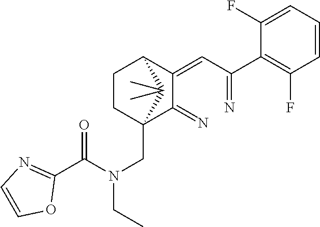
C1(=CC(=N)C2=C(F)C=CC=C2F)C(=N)C2(CN(CC)C(C3=NC=CO3)=O)CCC1C2(C)C
